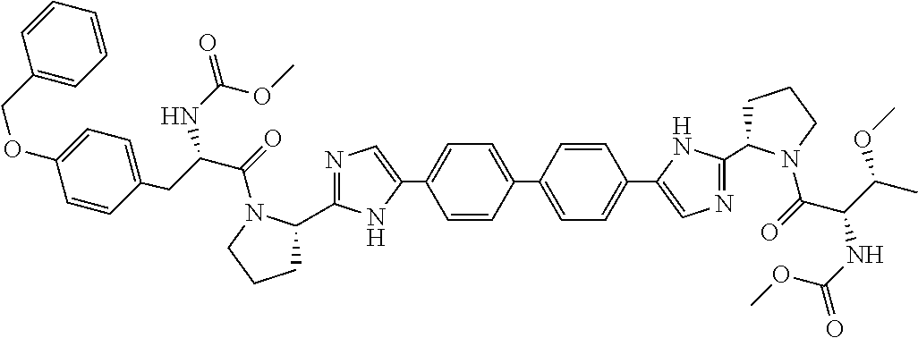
C1=CC(C2=CC=C(C3=CN=C(C4CCCN4C(=O)C(CC4=CC=C(OCC5=CC=CC=C5)C=C4)NC(OC)=O)N3)C=C2)=CC=C1C1=CN=C(C2CCCN2C(=O)C(NC(=O)OC)C(C)OC)N1
